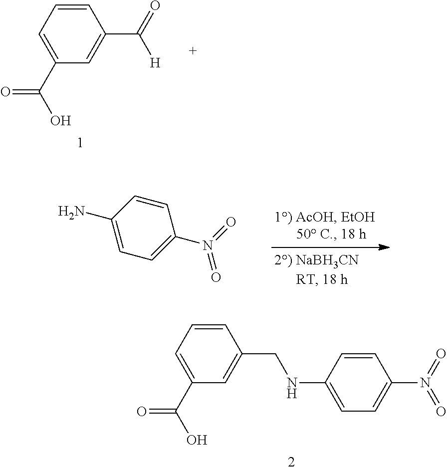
C1=C(C(O)=O)C=C(CNC2=CC=C(N(=O)=O)C=C2)C=C1.C1=C(C(O)=O)C=C(C(=O)[H])C=C1.NC1=CC=C(N(=O)=O)C=C1
